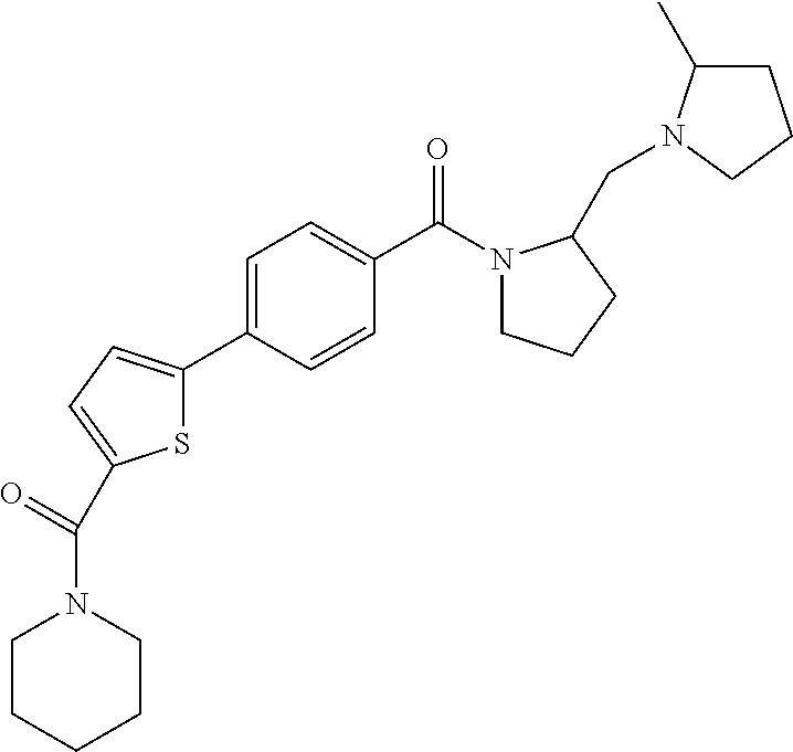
C1(C2=CC=C(C(=O)N3CCCCC3)S2)=CC=C(C(N2CCCC2CN2C(C)CCC2)=O)C=C1
